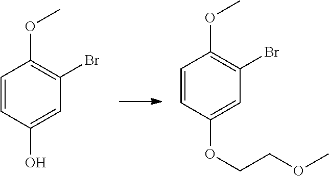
C1=CC(OCCOC)=CC(Br)=C1OC.C1=CC(O)=CC(Br)=C1OC
